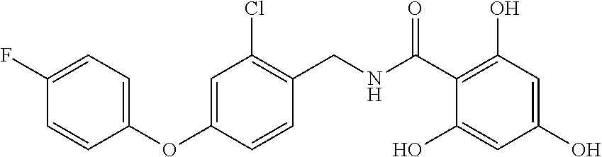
C1(CNC(C2=C(O)C=C(O)C=C2O)=O)=C(Cl)C=C(OC2=CC=C(F)C=C2)C=C1
